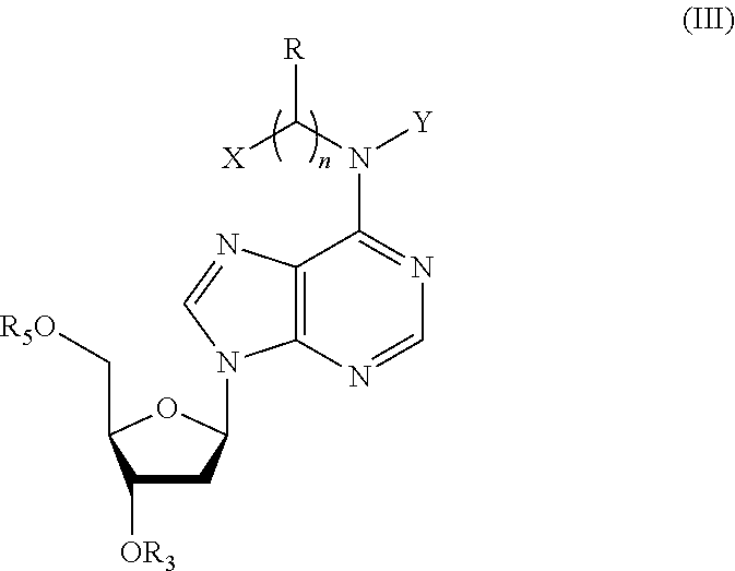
C1([OR3])CC(N2C3=C(C(N([Y])C([X])[R])=NC=N3)N=C2)OC1C[R5O]
